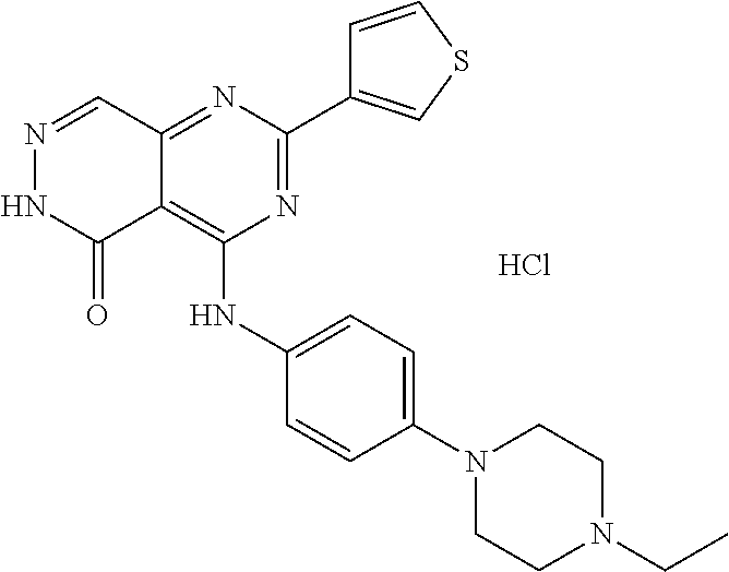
C12=NC(C3=CSC=C3)=NC(NC3=CC=C(N4CCN(CC)CC4)C=C3)=C1C(=O)NN=C2.Cl
